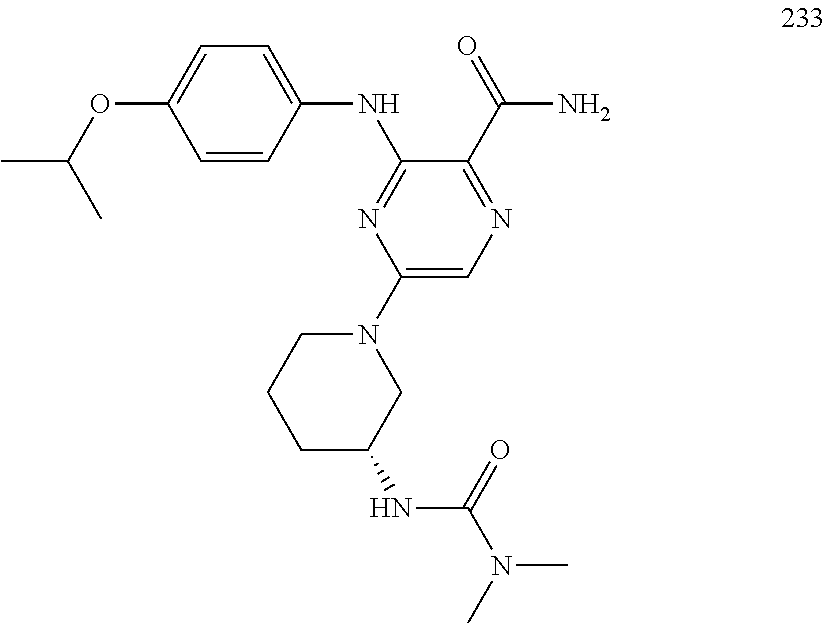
C1=CC(NC2=NC(N3CCCC(NC(N(C)C)=O)C3)=CN=C2C(N)=O)=CC=C1OC(C)C
